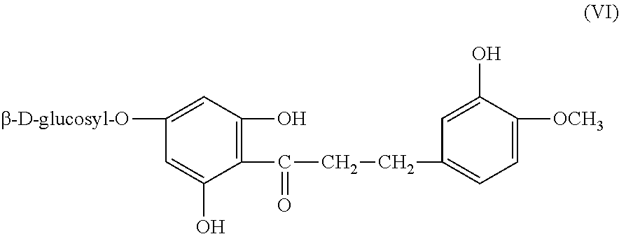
C1=C([b-D-glucosyl-O])C=C(O)C(C(=O)CCC2=CC=C([OCH3])C(O)=C2)=C1O
